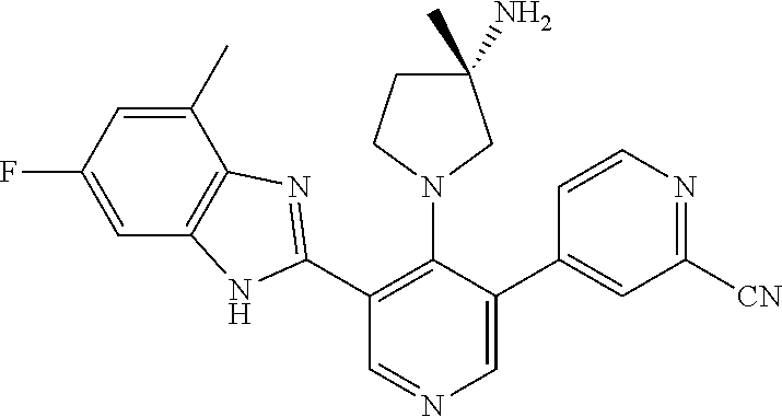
C1(C2=NC3=C(N2)C=C(F)C=C3C)=C(N2CC(C)(N)CC2)C(C2=CC([CN])=NC=C2)=CN=C1
